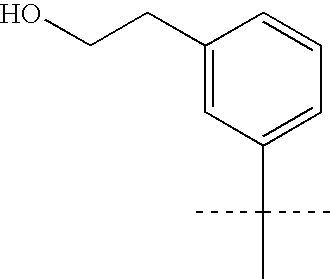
C1(CCO)=CC(C(C)(C)C)=CC=C1
